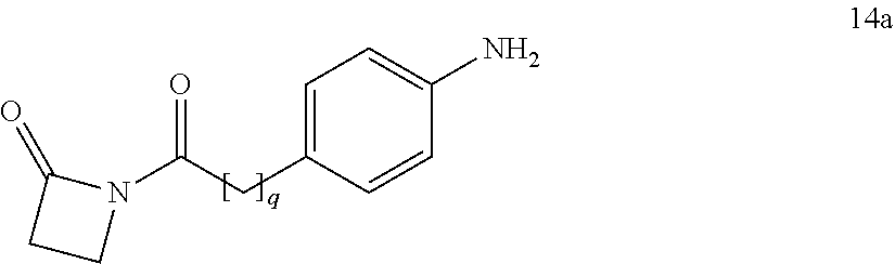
C1=C(CC(N2C(=O)CC2)=O)C=CC(N)=C1
